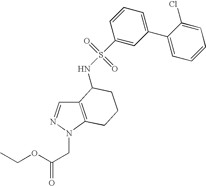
C1=C(C2=CC=CC=C2Cl)C=C(S(=O)(=O)NC2C3=C(N(CC(OCC)=O)N=C3)CCC2)C=C1
